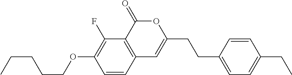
C1=CC2=C(C(F)=C1OCCCCC)C(=O)OC(CCC1=CC=C(CC)C=C1)=C2
